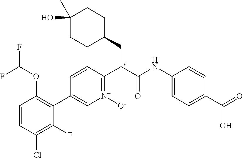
C1=CC(Cl)=C(F)C(C2=C[N+]([O-])=C(C(CC3CCC(O)(C)CC3)C(=O)NC3=CC=C(C(O)=O)C=C3)C=C2)=C1OC(F)F
